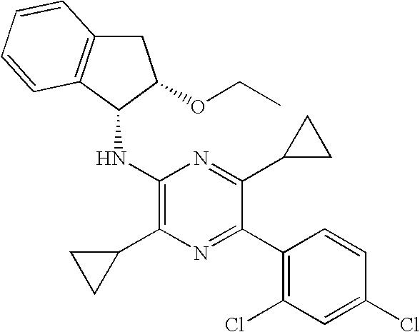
C1(Cl)=CC(Cl)=C(C2=NC(C3CC3)=C(NC3C(OCC)CC4=C3C=CC=C4)N=C2C2CC2)C=C1
